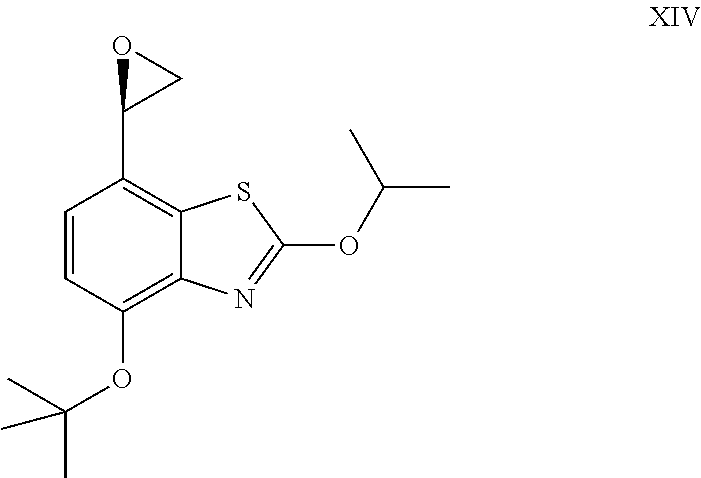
C1=CC(OC(C)(C)C)=C2C(=C1C1OC1)SC(OC(C)C)=N2
